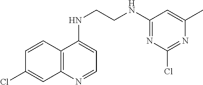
C1=CC2=C(C=C1Cl)N=CC=C2NCCNC1=NC(Cl)=NC(C)=C1
